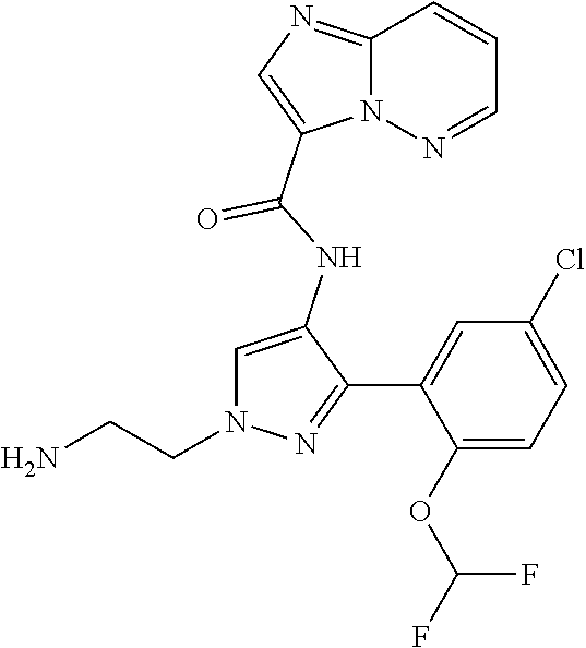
NCCN1C=C(NC(=O)C2=CN=C3N2N=CC=C3)C(C2=CC(Cl)=CC=C2OC(F)F)=N1
